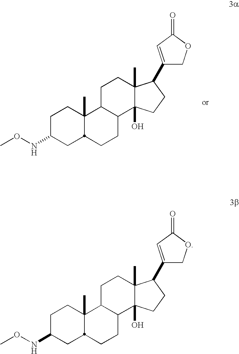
C1C(NOC)CC2C(C)(C1)C1C(CC2)C2(O)C(C)(CC1)C(C1=CC(=O)OC1)CC2.C1C(NOC)CC2C(C)(C1)C1C(CC2)C2(O)C(C)(CC1)C(C1=CC(=O)OC1)CC2
